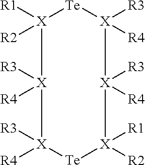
[X]1([R1])([R2])[Te][X]([R3])([R4])[X]([R3])([R4])[X]([R1])([R2])[Te][X]([R3])([R4])[X]1([R3])[R4]
